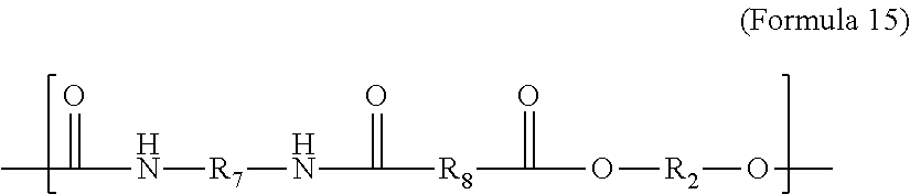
CC(N[R7]NC([R8]C(O[R2]OC)=O)=O)=O
